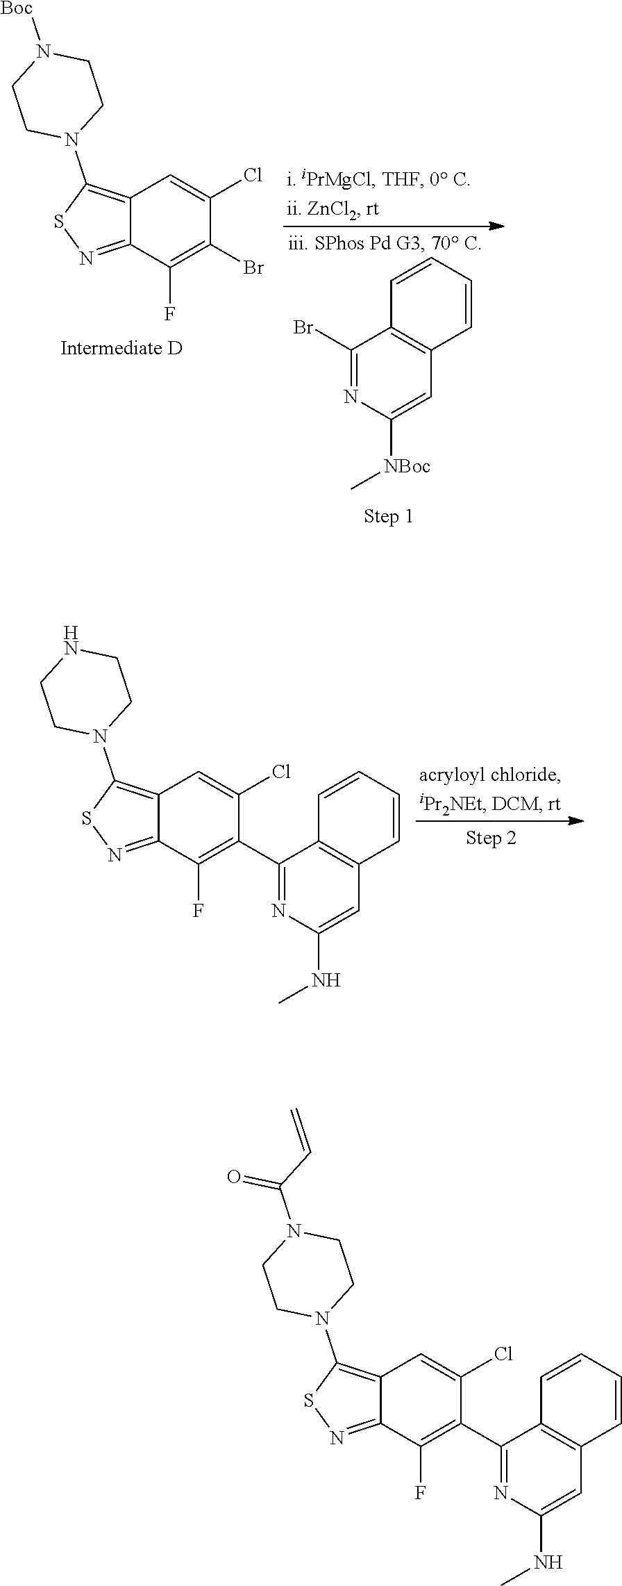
C12=C(N3CCN([Boc])CC3)SN=C1C(F)=C(Br)C(Cl)=C2.C1(Br)=NC([NBoc]C)=CC2=C1C=CC=C2.C1(C2=C(F)C3=NSC(N4CCNCC4)=C3C=C2Cl)=NC(NC)=CC2=C1C=CC=C2.C1(C2=C(F)C3=NSC(N4CCN(C(C=C)=O)CC4)=C3C=C2Cl)=NC(NC)=CC2=C1C=CC=C2
